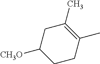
C1CC(C)=C(C)CC1[CH3O]
